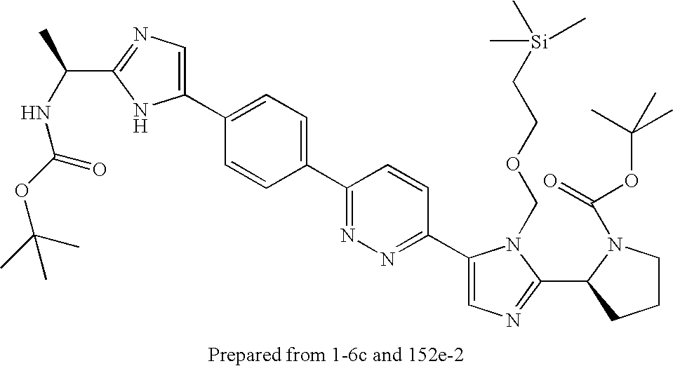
C1(C2=CC=C(C3=NN=C(C4=CN=C(C5N(C(=O)OC(C)(C)C)CCC5)N4COCC[Si](C)(C)C)C=C3)C=C2)=CN=C(C(NC(OC(C)(C)C)=O)C)N1
